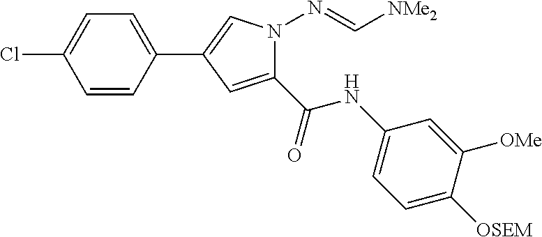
C1=CC(C2=CN(N=C[NMe2])C(C(NC3=CC=C([OSEM])C([OMe])=C3)=O)=C2)=CC=C1Cl
